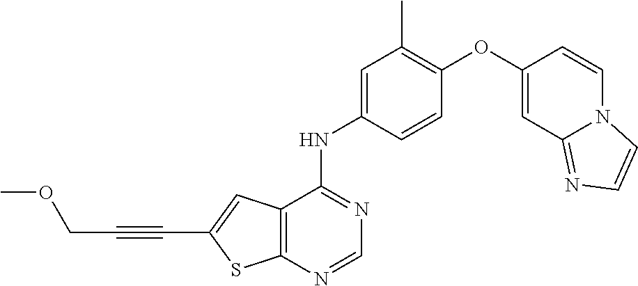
C1=CC(NC2=NC=NC3=C2C=C(C#CCOC)S3)=CC(C)=C1OC1=CC2=NC=CN2C=C1
